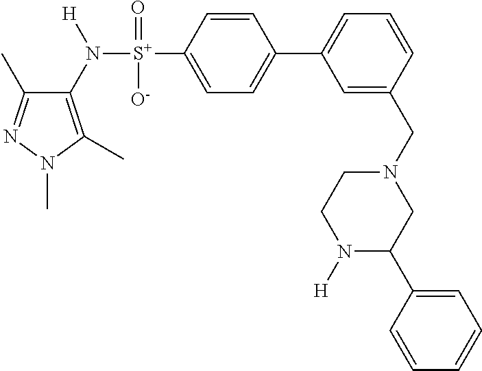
C1(C)=NN(C)C(C)=C1N([S+](C1=CC=C(C2=CC=CC(CN3CCN([H])C(C4=CC=CC=C4)C3)=C2)C=C1)(=O)[O-])[H]
